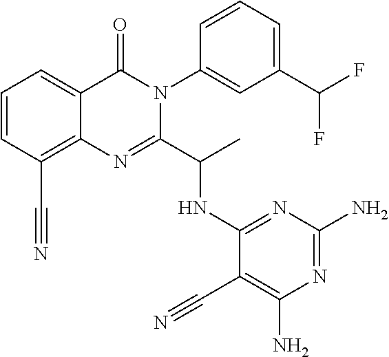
C1=CC(C#N)=C2C(=C1)C(=O)N(C1=CC(C(F)F)=CC=C1)C(C(C)NC1=NC(N)=NC(N)=C1C#N)=N2
